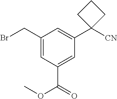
C1(CBr)=CC(C(OC)=O)=CC(C2([CN])CCC2)=C1
